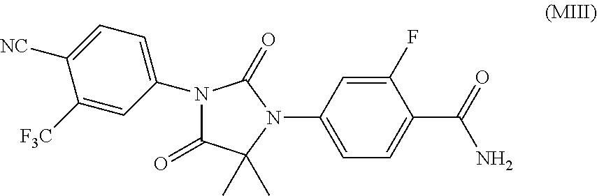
C1(N2C(=O)C(C)(C)N(C3=CC=C(C(N)=O)C(F)=C3)C2=O)=CC=C([NC])C([F3C])=C1
